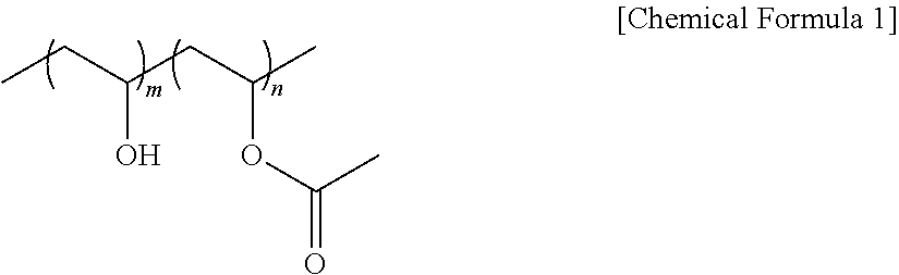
CCC(CC(C)OC(=O)C)O
